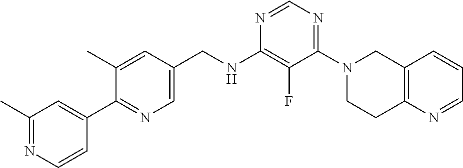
N1=CN=C(N2CCC3=C(C2)C=CC=N3)C(F)=C1NCC1=CN=C(C2=CC(C)=NC=C2)C(C)=C1
